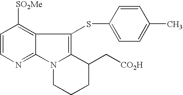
C1=CN=C2C(=C1[SO2Me])C(SC1=CC=C(C)C=C1)=C1N2CCCC1C[CO2H]
